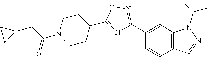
C12=C(C=NN1C(C)C)C=CC(C1=NOC(C3CCN(C(CC4CC4)=O)CC3)=N1)=C2
